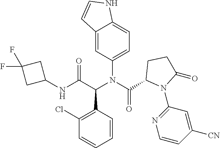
C12=CC(N(C(C3N(C4=NC=CC([CN])=C4)C(=O)CC3)=O)C(C(NC3CC(F)(F)C3)=O)C3=C(Cl)C=CC=C3)=CC=C1NC=C2
